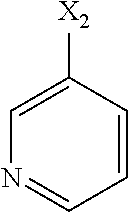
C1=CC([X2])=CN=C1
